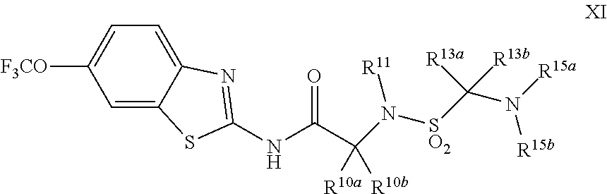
C1=C2C(=CC=C1[F3CO])N=C(NC(C(N([SO2]C(N([R15a])[R15b])([R13b])[R13a])[R11])([R10a])[R10b])=O)S2
